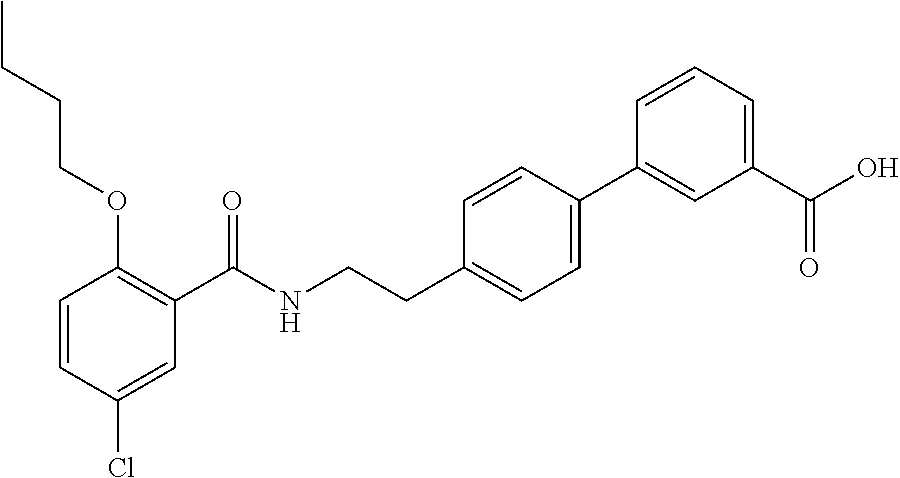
C1=CC(Cl)=CC(C(NCCC2=CC=C(C3=CC(C(O)=O)=CC=C3)C=C2)=O)=C1OCCCC
